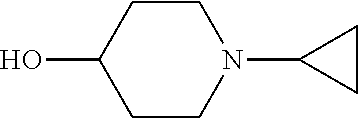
C1CC(O)CCN1C1CC1
